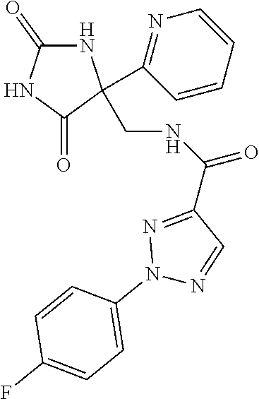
N1C(=O)NC(=O)C1(CNC(=O)C1=NN(C2=CC=C(F)C=C2)N=C1)C1=NC=CC=C1
